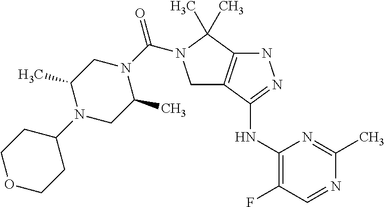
C1(NC2=NNC3=C2CN(C(N2CC(C)N(C4CCOCC4)CC2C)=O)C3(C)C)=C(F)C=NC(C)=N1
